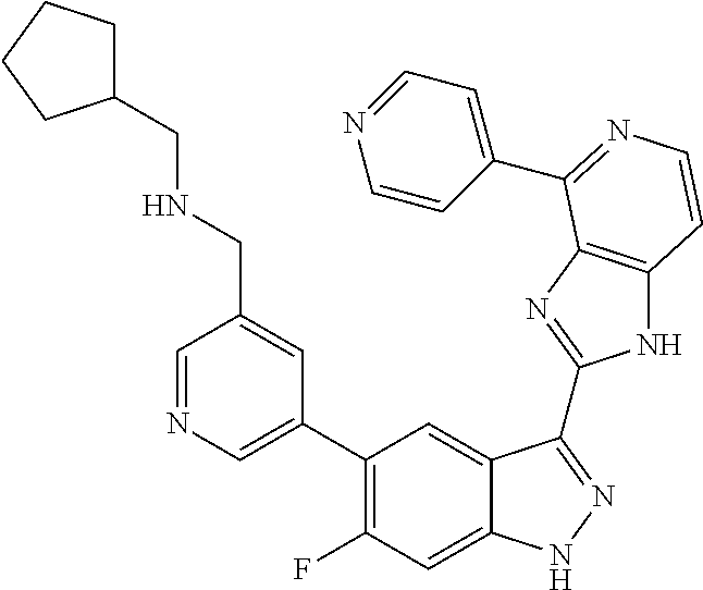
C1=C(C2=C(F)C=C3C(=C2)C(C2=NC4=C(N2)C=CN=C4C2=CC=NC=C2)=NN3)C=C(CNCC2CCCC2)C=N1
